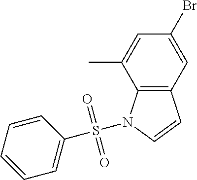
C12=C(C=C(Br)C=C1C)C=CN2S(C1=CC=CC=C1)(=O)=O
